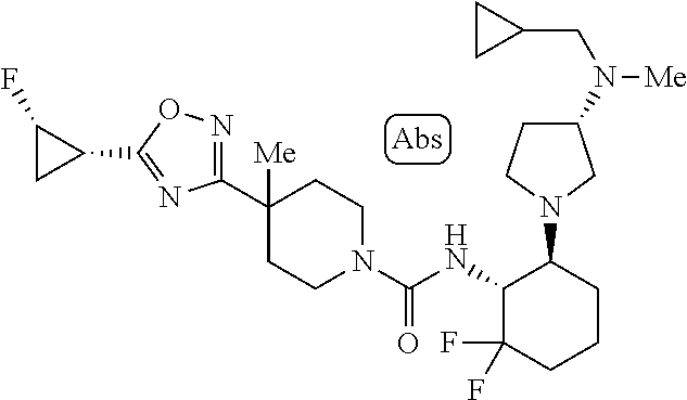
C1(C2([Me])CCN(C(NC3C(F)(F)CCCC3N3CC(N(CC4CC4)[Me])CC3)=O)CC2)=NOC(C2CC2F)=N1
